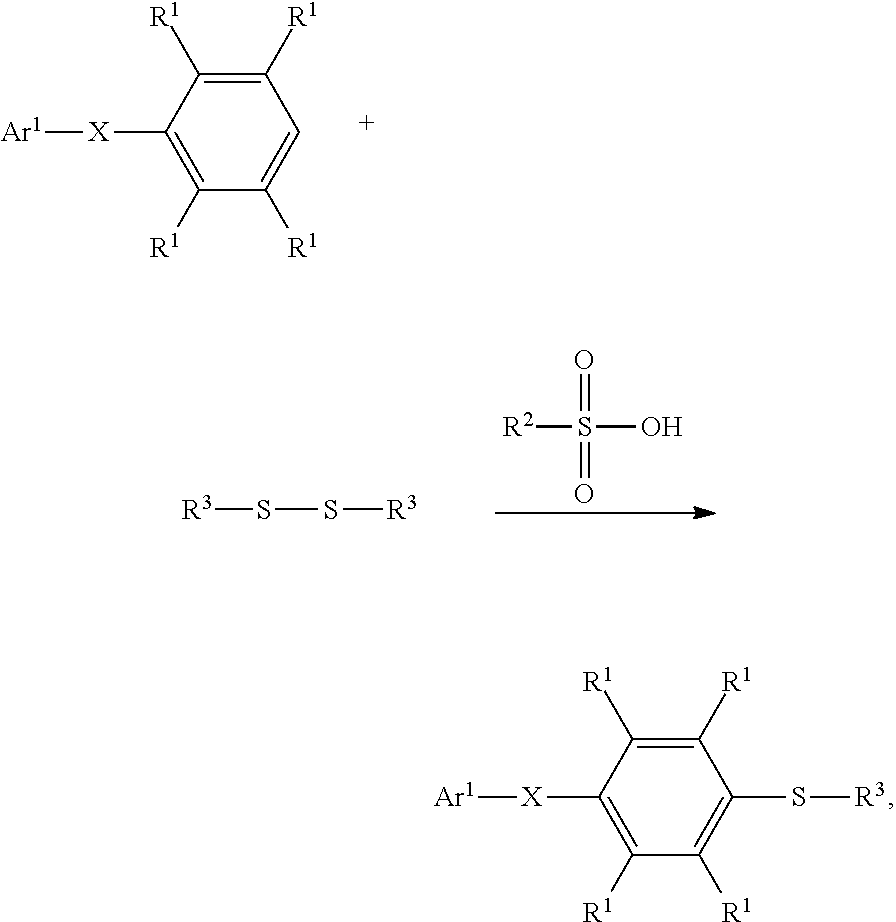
C1([R1])=C([X][Ar1])C([R1])=C([R1])C(S[R3])=C1[R1].C1([R1])=C([X][Ar1])C([R1])=C([R1])C=C1[R1].[R2]S(O)(=O)=O.[R3]SS[R3]
